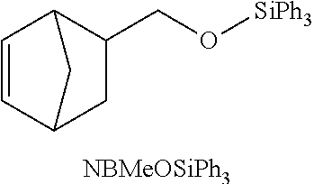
C1=CC2C(CO[SiPh3])CC1C2.[NBMeOSiPh3]
